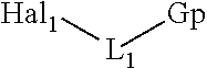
[Hal1][L1][Gp]
